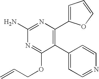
C1(C2=CC=NC=C2)=C(C2=CC=CO2)N=C(N)N=C1OCC=C
